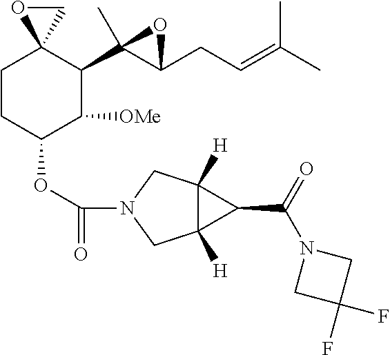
C1CC(OC(=O)N2CC3([H])C([H])(C2)C3C(=O)N2CC(F)(F)C2)C([OMe])C(C2(C)C(CC=C(C)C)O2)C12OC2
